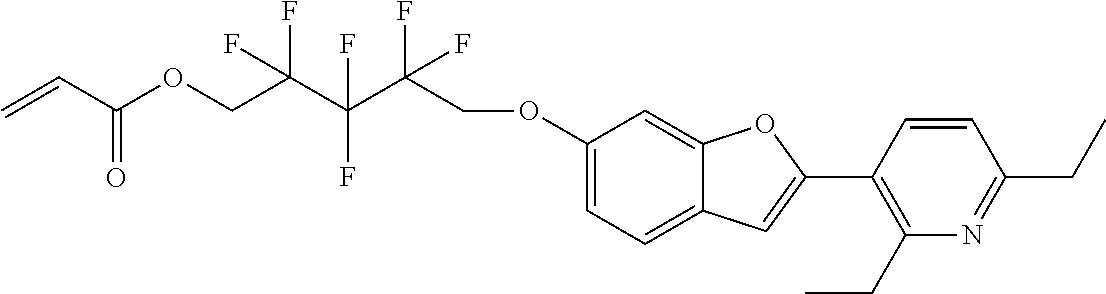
C1(OCC(C(C(COC(C=C)=O)(F)F)(F)F)(F)F)=CC=C2C(=C1)OC(C1=C(CC)N=C(CC)C=C1)=C2
